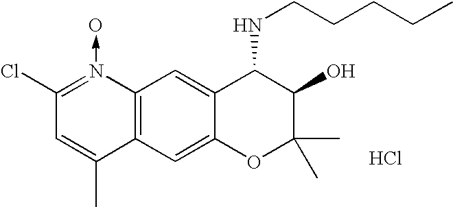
C12=C(C=C3C(=C1)C(NCCCCC)C(O)C(C)(C)O3)C(C)=CC(Cl)=N2->O.Cl
